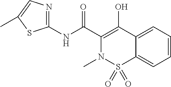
C1(NC(C2=C(O)C3=CC=CC=C3S(=O)(=O)N2C)=O)=NC=C(C)S1
